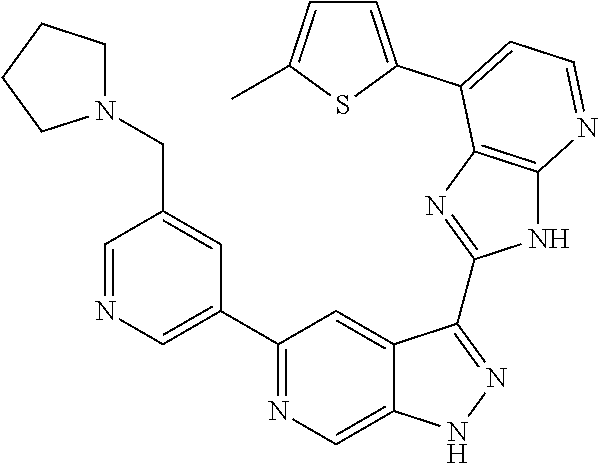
C1=NC=C(C2=NC=C3C(=C2)C(C2=NC4=C(N2)N=CC=C4C2=CC=C(C)S2)=NN3)C=C1CN1CCCC1
